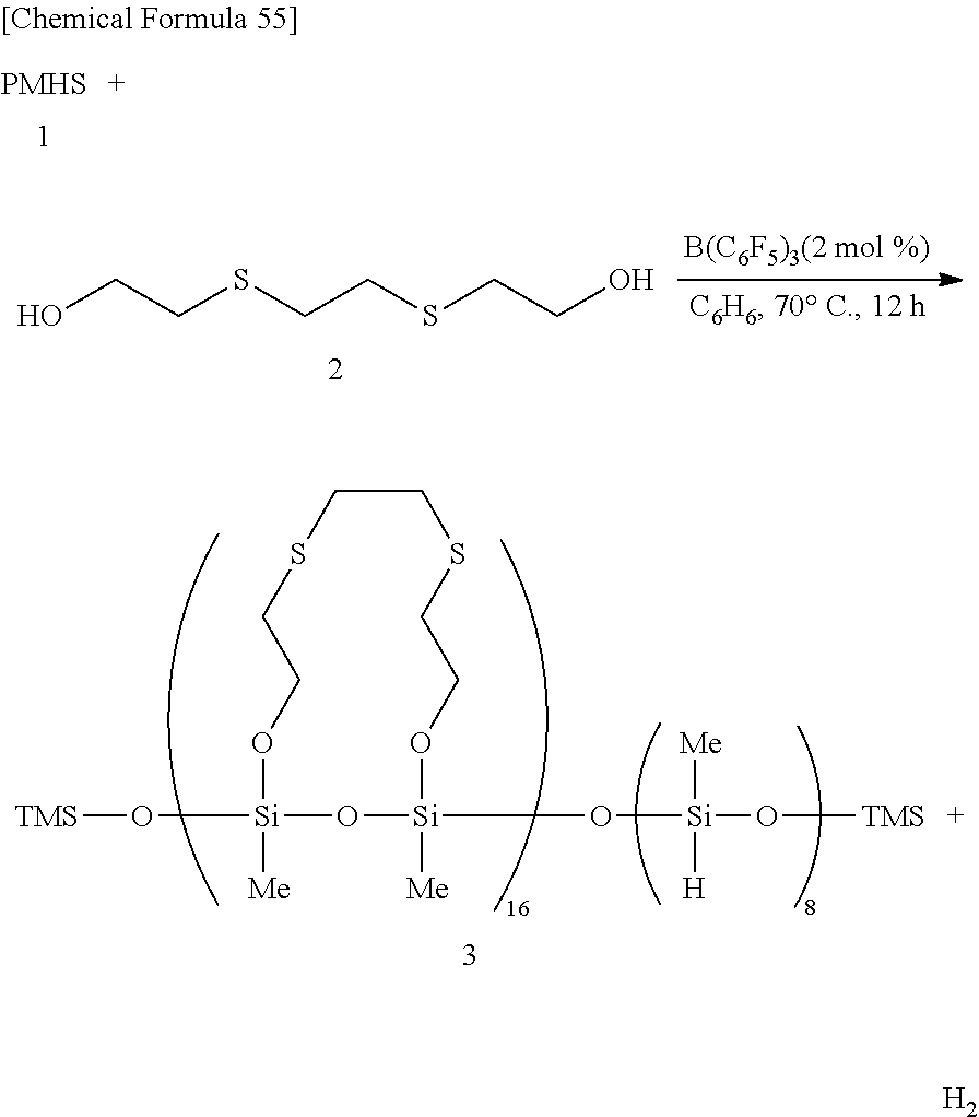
[PMHS].OCCSCCSCCO.[TMS]O[Si]1([Me])O[Si](O[Si](O[TMS])([Me])[H])([Me])OCCSCCSCCO1.[H2]
